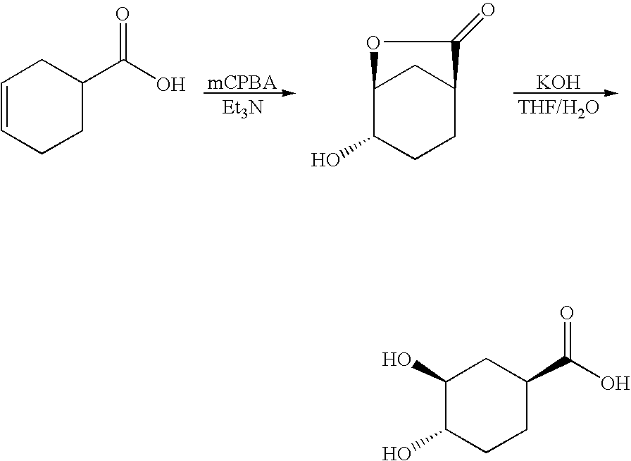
C12C(O)CCC(C1)C(=O)O2.[KOH].[THF/H2O].C1=CCCC(C(O)=O)C1.[mCPBA].[Et3N].C1(O)C(O)CCC(C(O)=O)C1
